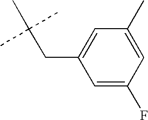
C(CC1=CC(C)=CC(F)=C1)(C)(C)C
